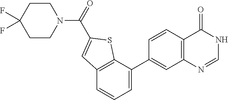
C1CN(C(=O)C2=CC3=C(S2)C(C2=CC4=C(C=C2)C(=O)NC=N4)=CC=C3)CCC1(F)F
